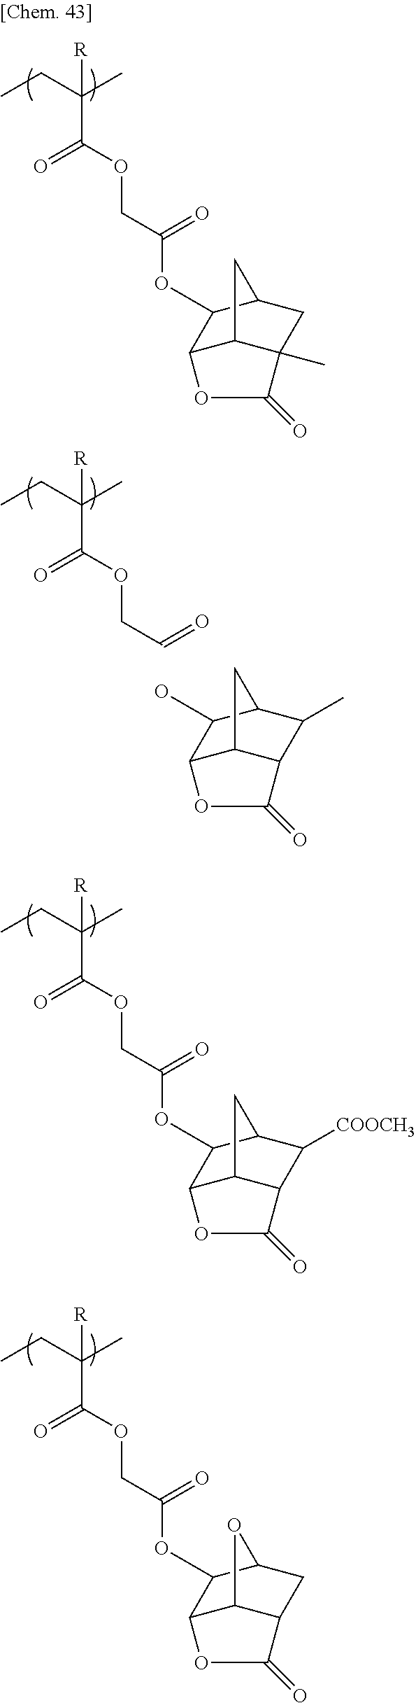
CCC(C)(C(OCC=O)=O)[R].OC1C2C3C(C(C)C1C3)C(=O)O2.CCC(C)(C(OCC(OC1C2C3C(C([COOCH3])C1C3)C(=O)O2)=O)=O)[R].CCC(C)(C(OCC(OC1C2C3C(CC1O3)C(=O)O2)=O)=O)[R].CCC(C)(C(OCC(OC1C2C3C(C)(CC1C3)C(=O)O2)=O)=O)[R]
